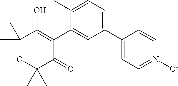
C1(C2=CC=C(C)C(C3=C(O)C(C)(C)OC(C)(C)C3=O)=C2)=CC=[N+]([O-])C=C1
